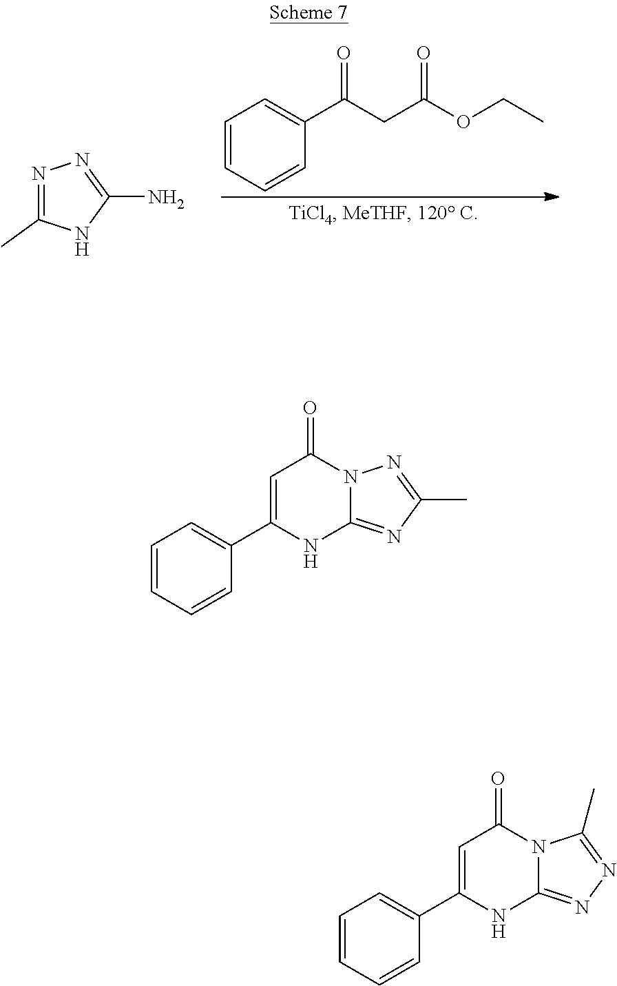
N1=C(C)NC(N)=N1.C1=CC=CC(C(CC(OCC)=O)=O)=C1.C1=CC=CC(C2=CC(=O)N3C(=NC(C)=N3)N2)=C1.C1=CC=CC(C2=CC(=O)N3C(=NN=C3C)N2)=C1
